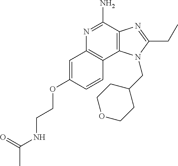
N1=C(N)C2=C(C3=C1C=C(OCCNC(C)=O)C=C3)N(CC1CCOCC1)C(CC)=N2
